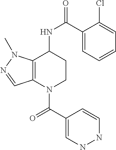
C12=C(N(C(C3=CNNC=C3)=O)CCC1NC(=O)C1=CC=CC=C1Cl)C=NN2C
